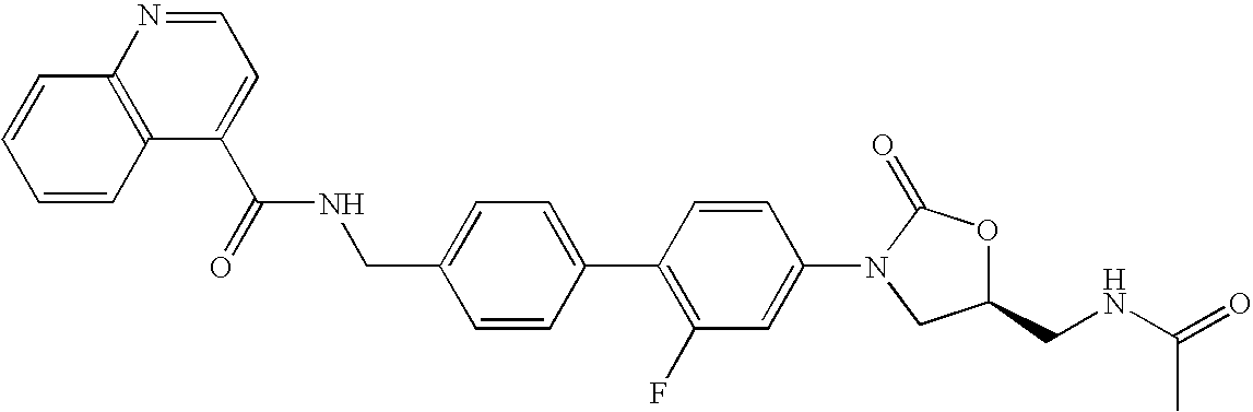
C1=C(CNC(=O)C2=CC=NC3=C2C=CC=C3)C=CC(C2=C(F)C=C(N3CC(CNC(=O)C)OC3=O)C=C2)=C1
